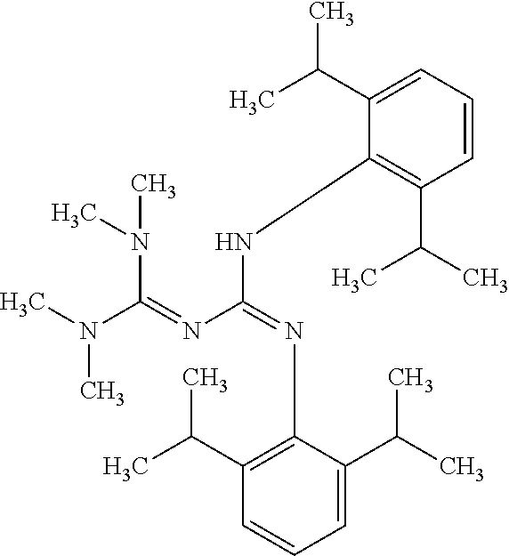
CN(C(=NC(=NC1=C(C(C)C)C=CC=C1C(C)C)NC1=C(C(C)C)C=CC=C1C(C)C)N(C)C)C
